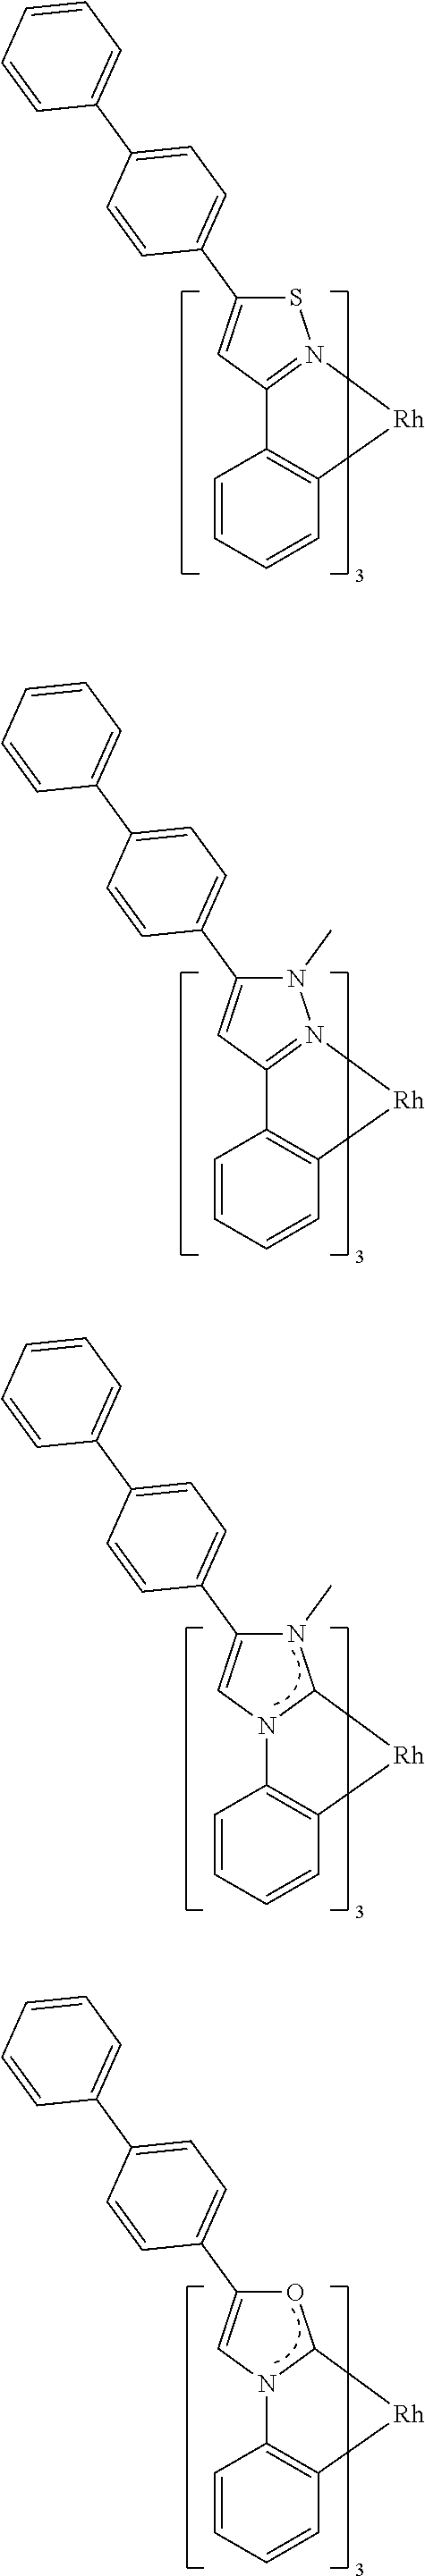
C1=CC=CC2=C1C1=N(SC(C3=CC=C(C4=CC=CC=C4)C=C3)=C1)[Rh]2.C1=CC=CC2=C1C1=N(N(C)C(C3=CC=C(C4=CC=CC=C4)C=C3)=C1)[Rh]2.C1=CC=CC2=C1N1C(N(C)C(C3=CC=C(C4=CC=CC=C4)C=C3)=C1)[Rh]2.C1=CC=CC2=C1N1C(OC(C3=CC=C(C4=CC=CC=C4)C=C3)=C1)[Rh]2
